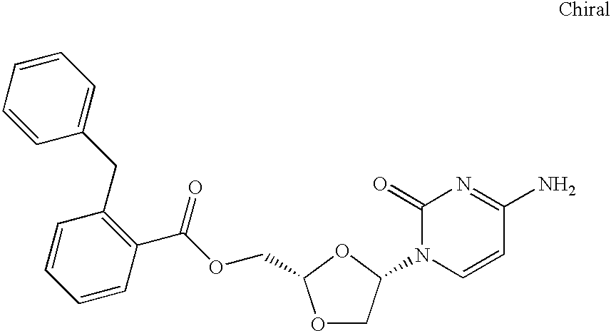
C1=CC(CC2=C(C(OCC3OCC(N4C=CC(N)=NC4=O)O3)=O)C=CC=C2)=CC=C1
